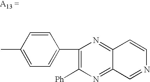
CC1=CC=C(C2=C([Ph])N=C3C(=N2)C=CN=C3)C=C1
